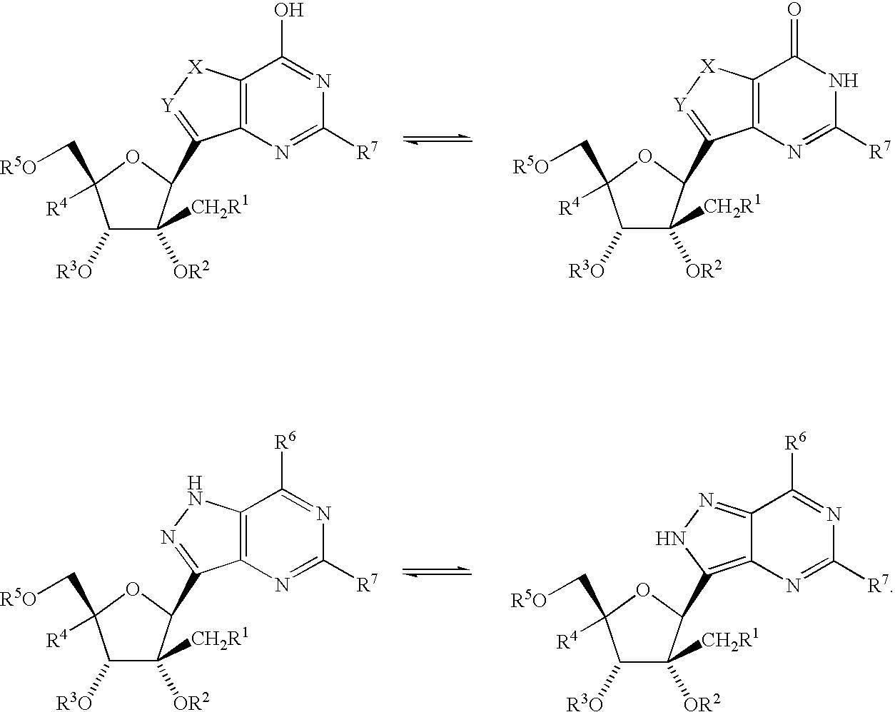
C12=C(N=C([R7])N=C1O)C(C1C([OR2])([CH2R1])C([R3O])C([R4])(C[R5O])O1)=[Y][X]2.C12=C(N=C([R7])NC1=O)C(C1C([OR2])([CH2R1])C([R3O])C([R4])(C[R5O])O1)=[Y][X]2.C12=C(N=C([R7])N=C1[R6])C(C1C([OR2])([CH2R1])C([R3O])C([R4])(C[R5O])O1)=NN2.C12=NNC(C3C([OR2])([CH2R1])C([R3O])C([R4])(C[R5O])O3)=C1N=C([R7])N=C2[R6]
